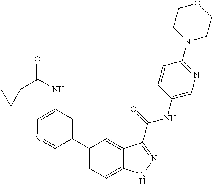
C1(NC(=O)C2CC2)=CN=CC(C2=CC=C3C(=C2)C(C(NC2=CN=C(N4CCOCC4)C=C2)=O)=NN3)=C1
